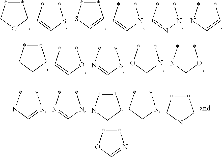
*1*OC=N1.*1*COC1.*1*C=CS1.*1*SC=C1.*1*C=CN1.*1*C=NN1.*1*NC=C1.*1*N=CS1.*1*CCC1.*1*C=CO1.*1*OCN1.*1*NCO1.*1*N=CN1.*1*NCC1.*1*CCN1.*1*CNC1.*1*NC=N1
